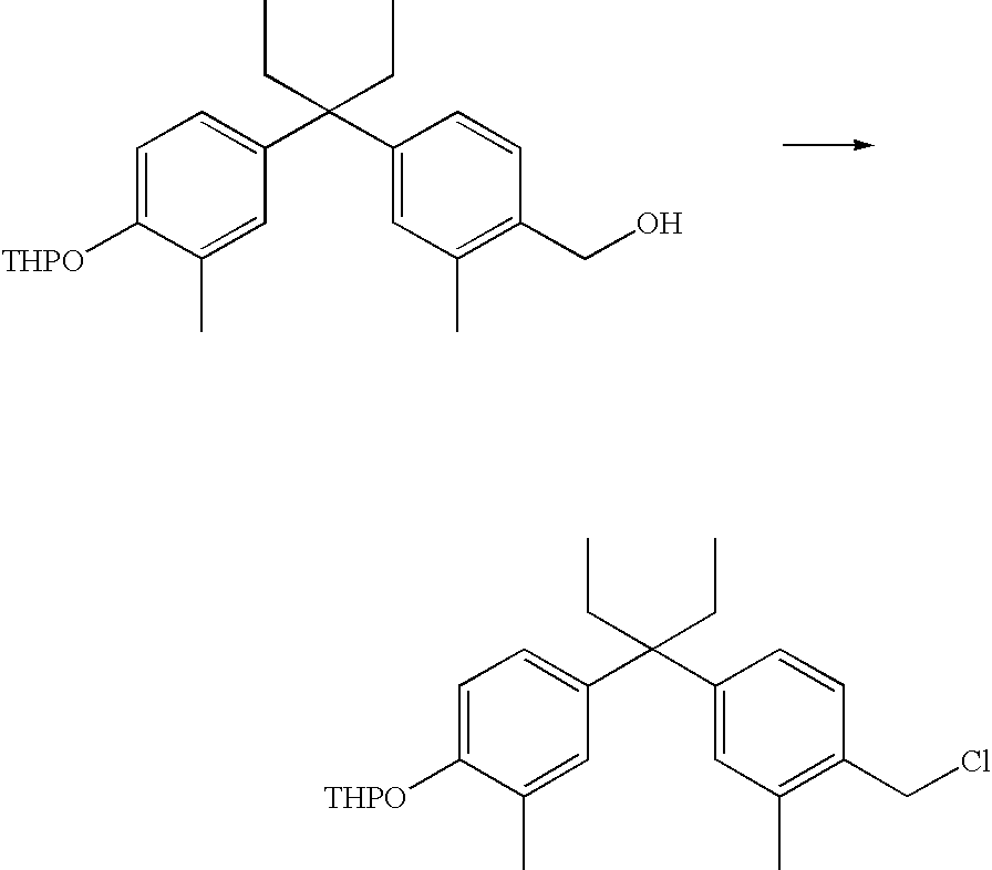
C1=C([THPO])C(C)=CC(C(C2=CC(C)=C(CO)C=C2)(CC)CC)=C1.C1=C([THPO])C(C)=CC(C(C2=CC(C)=C(CCl)C=C2)(CC)CC)=C1
